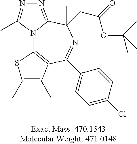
N12C3=C(C(C4=CC=C(Cl)C=C4)=NC(CC(=O)OC(C)(C)C)(C)C1=NN=C2C)C(C)=C(C)S3
